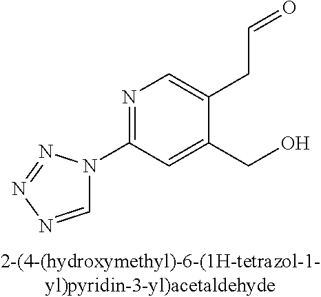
N1=C(N2C=NN=N2)C=C(CO)C(CC=O)=C1
